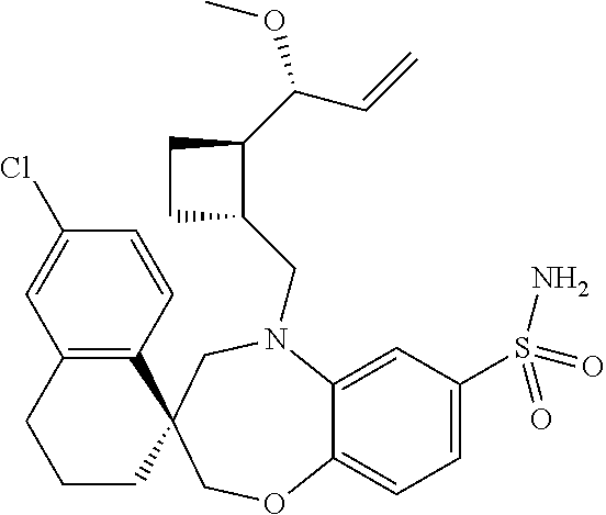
C1(Cl)=CC2=C(C=C1)C1(CCC2)COC2=CC=C(S(N)(=O)=O)C=C2N(CC2C(C(C=C)OC)CC2)C1
